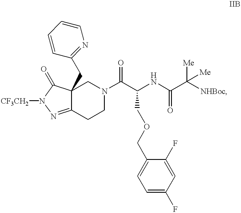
C12=NN([CF3CH2])C(=O)C1(CC1=NC=CC=C1)CN(C(C(NC(C([NHBoc])([Me])[Me])=O)COCC1=CC=C(F)C=C1F)=O)CC2
